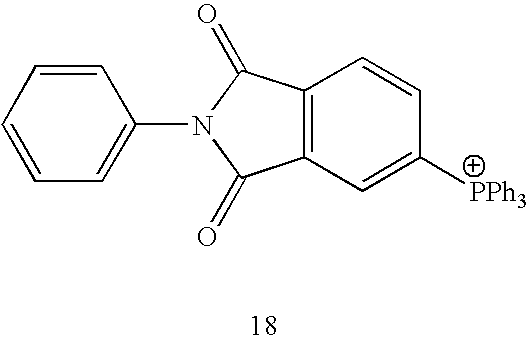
C1=CC=CC=C1N1C(=O)C2=C(C1=O)C=CC([PPh3])=C2
